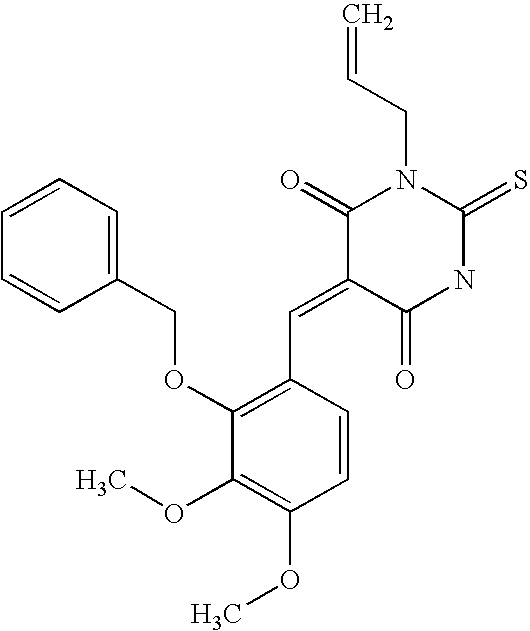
C=CCN1C(=O)C(=CC2=C(OCC3=CC=CC=C3)C(OC)=C(OC)C=C2)C(=O)NC1=S
